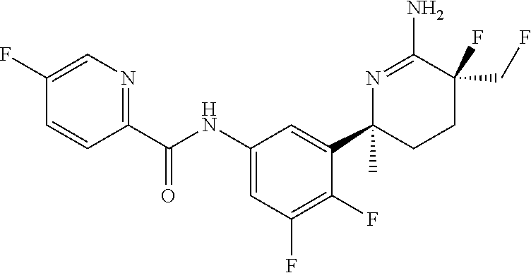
C(NC1=CC(F)=C(F)C(C2(C)CCC(CF)(F)C(N)=N2)=C1)(=O)C1=NC=C(F)C=C1
